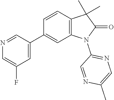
C1=NC=C(F)C=C1C1=CC2=C(C=C1)C(C)(C)C(=O)N2C1=NC=C(C)N=C1
